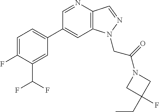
C1(C2=CC=C(F)C(C(F)F)=C2)=CC2=C(C=NN2CC(=O)N2CC(CC)(F)C2)N=C1
